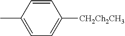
CC1=CC=C([CH2Ch2CH3])C=C1
